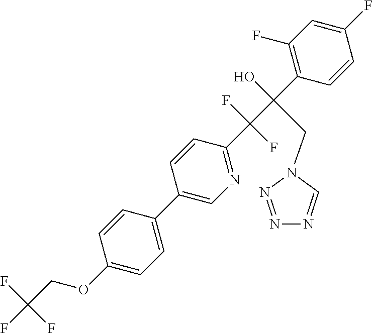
C1(F)=CC(F)=C(C(C(C2=NC=C(C3=CC=C(OCC(F)(F)F)C=C3)C=C2)(F)F)(O)CN2C=NN=N2)C=C1
